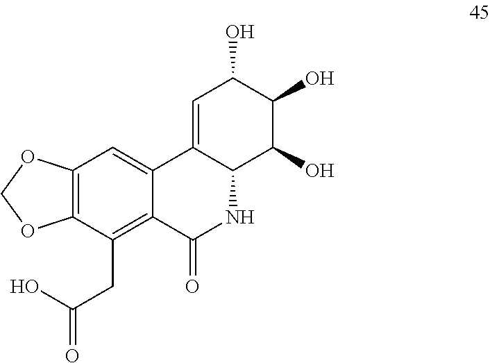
C12=CC(O)C(O)C(O)C1NC(=O)C1=C(CC(=O)O)C3=C(C=C21)OCO3
